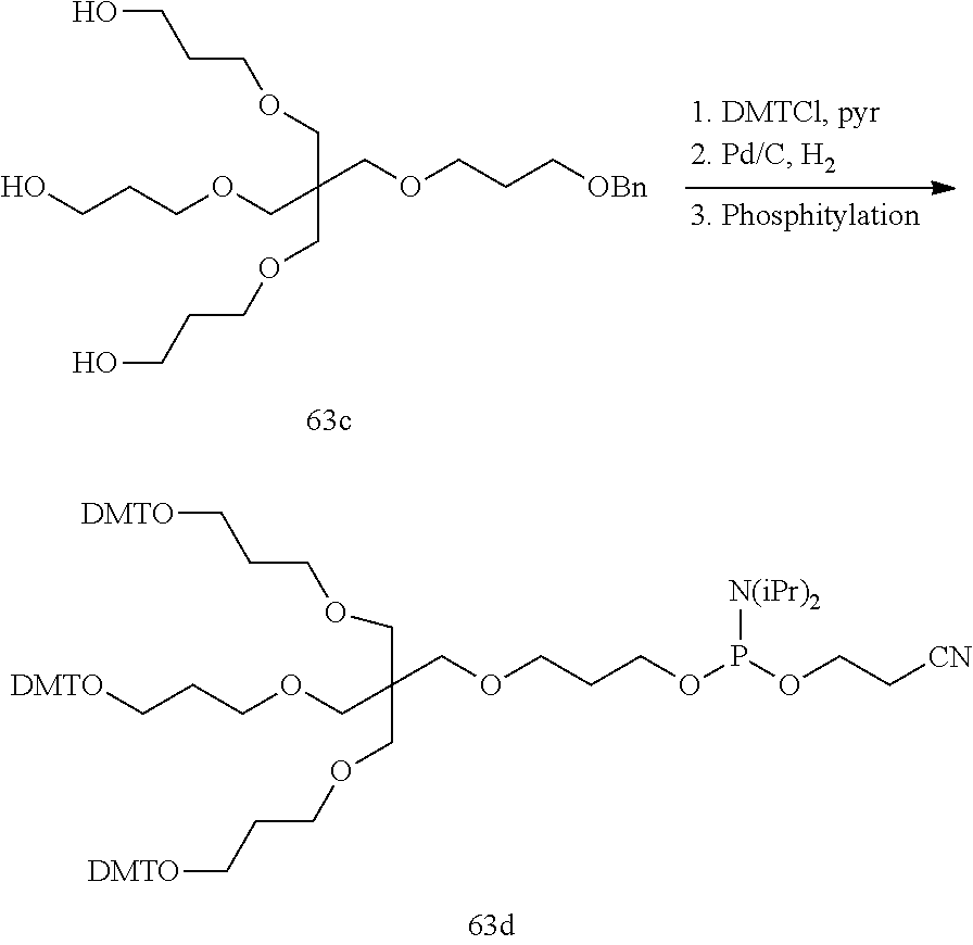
[DMTO]CCCOCC(COCCC[DMTO])(COCCCOP(OCC[CN])[N(iPr)2])COCCC[DMTO].OCCCOCC(COCCCO)(COCCCO)COCCC[OBn]
